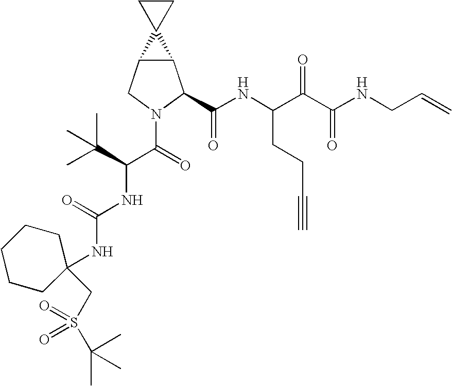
C12C(CN(C(=O)C(NC(NC3(CS(C(C)(C)C)(=O)=O)CCCCC3)=O)C(C)(C)C)C1C(NC(C(C(NCC=C)=O)=O)CCC#C)=O)C21CC1
